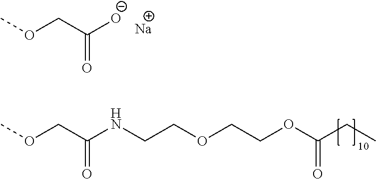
COCC([O-])=O.[Na].COCC(NCCOCCOC(CC)=O)=O
